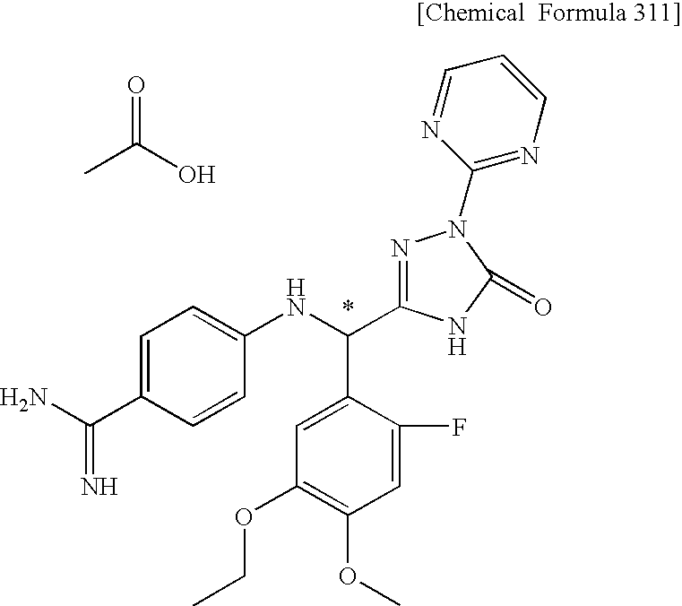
CC(O)=O.NC(C1=CC=C(NC(C2=CC(OCC)=C(OC)C=C2F)C2=NN(C3=NC=CC=N3)C(=O)N2)C=C1)=N
